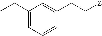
C1(CC)=CC=CC(CC[Z])=C1
